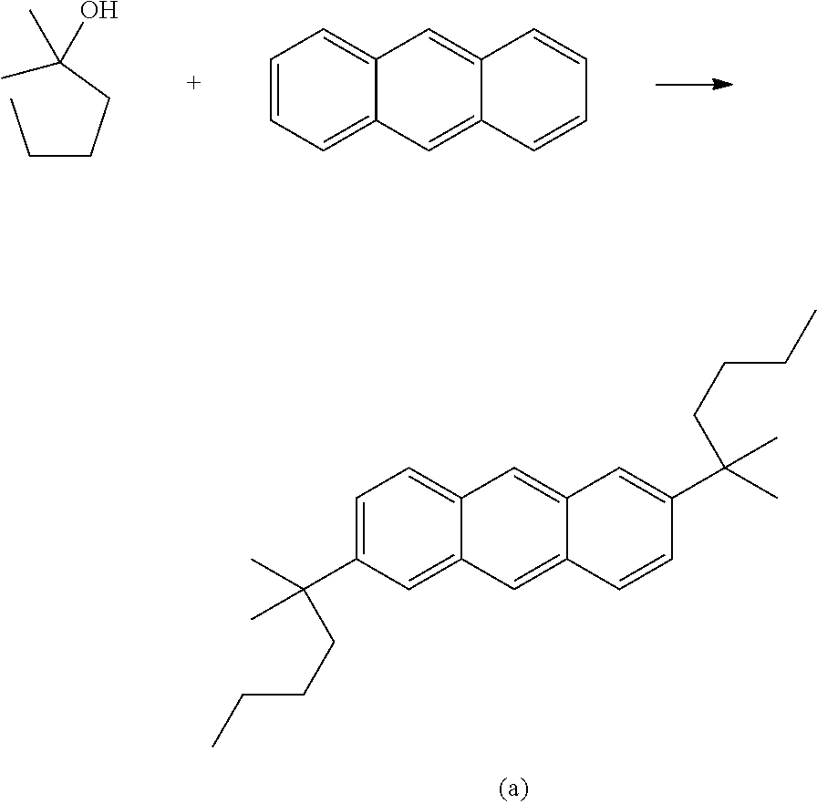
C(CCC(C)(C)O)C.C1=CC=C2C(=C1)C=C1C(=C2)C=CC=C1.C1=C(C(C)(CCCC)C)C=C2C(=C1)C=C1C(=C2)C=CC(C(C)(CCCC)C)=C1
